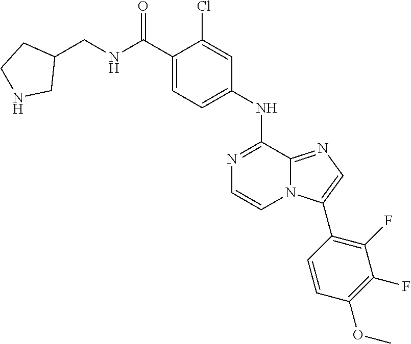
N1=C(NC2=CC=C(C(NCC3CCNC3)=O)C(Cl)=C2)C2=NC=C(C3=C(F)C(F)=C(OC)C=C3)N2C=C1
